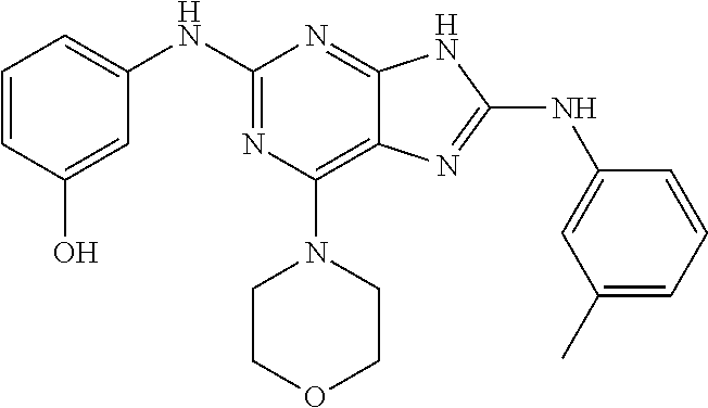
C1=CC(O)=CC(NC2=NC(N3CCOCC3)=C3C(=N2)NC(NC2=CC(C)=CC=C2)=N3)=C1
